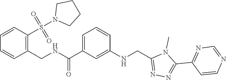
CN1C(CNC2=CC(C(NCC3=C(S(N4CCCC4)(=O)=O)C=CC=C3)=O)=CC=C2)=NN=C1C1=NC=NC=C1
